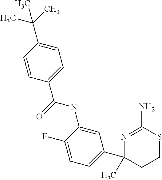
C1=CC(C(=O)NC2=CC(C3(C)N=C(N)SCC3)=CC=C2F)=CC=C1C(C)(C)C
